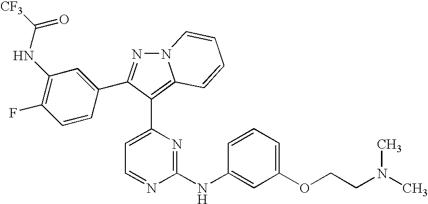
[CF3]C(=O)NC1=C(F)C=CC(C2=NN3C(=C2C2=CC=NC(NC4=CC(OCCN(C)C)=CC=C4)=N2)C=CC=C3)=C1
